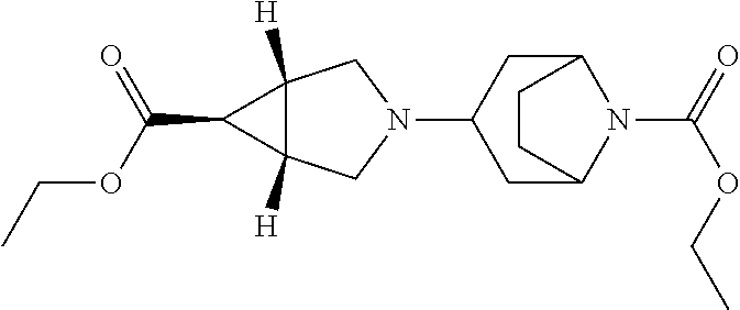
N1(C2CC3N(C(=O)OCC)C(C2)CC3)CC2([H])C([H])(C1)C2C(OCC)=O
